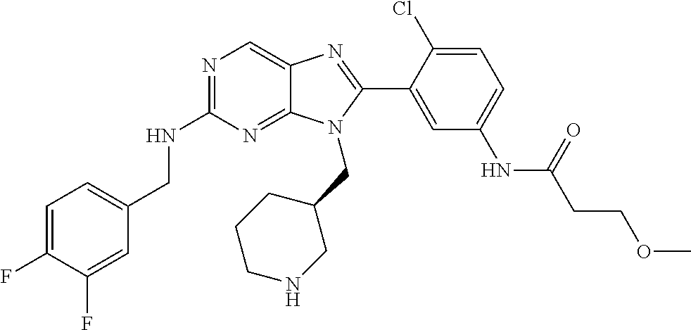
C1=C(F)C(F)=CC(CNC2=NC=C3C(=N2)N(CC2CCCNC2)C(C2=CC(NC(CCOC)=O)=CC=C2Cl)=N3)=C1
